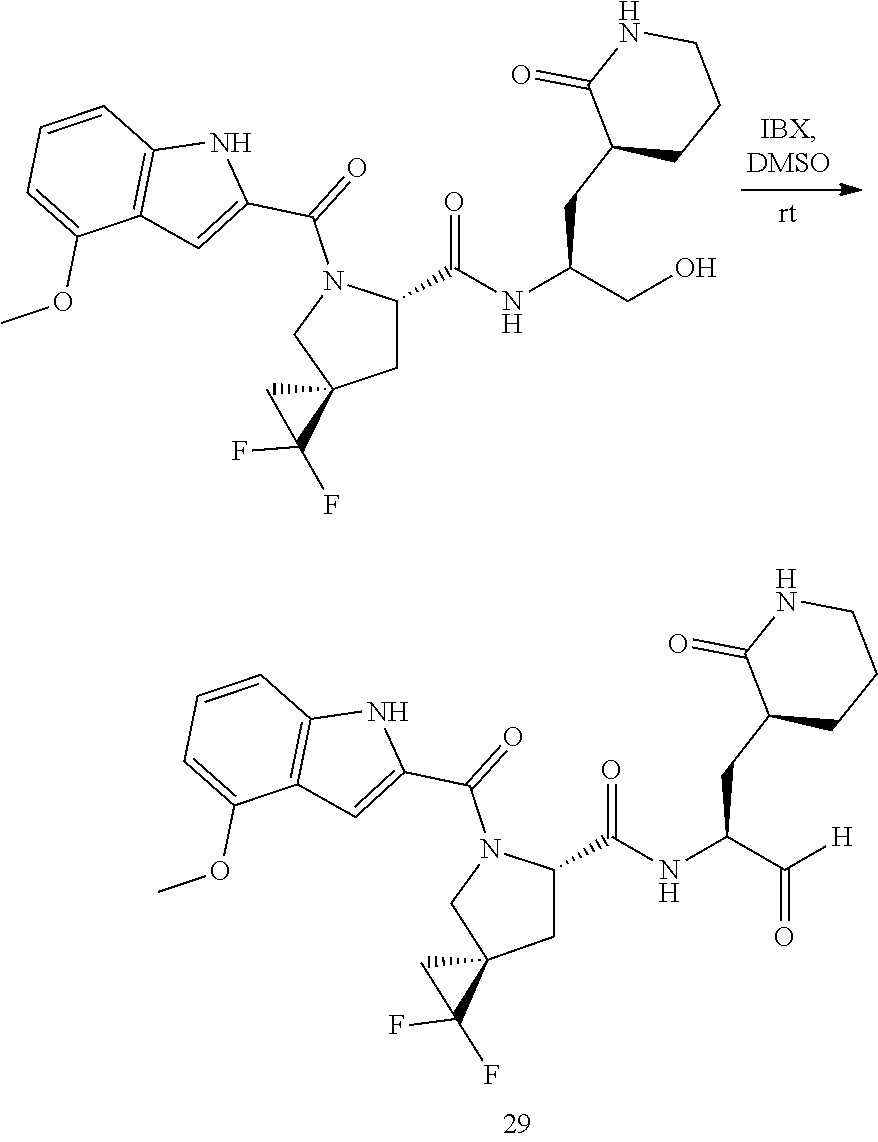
N(C(CO)CC1CCCNC1=O)C(=O)C1CC2(CN1C(=O)C1=CC3=C(C=CC=C3OC)N1)CC2(F)F.N(C(C([H])=O)CC1CCCNC1=O)C(=O)C1CC2(CN1C(=O)C1=CC3=C(C=CC=C3OC)N1)CC2(F)F
